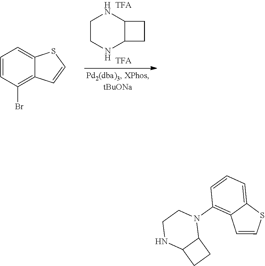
C1CNC2C(N1)CC2.C1=CC(Br)=C2C(=C1)SC=C2.C1=CC(N2CCNC3C2CC3)=C2C(=C1)SC=C2
